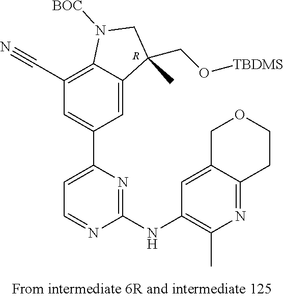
C1(C#N)=C2C(=CC(C3=CC=NC(NC4=C(C)N=C5C(=C4)COCC5)=N3)=C1)C(CO[TBDMS])(C)CN2[BOC].[R]
